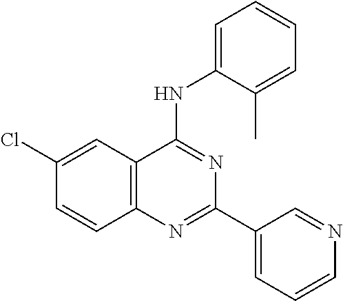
C12=C(C=C(Cl)C=C1)C(NC1=CC=CC=C1C)=NC(C1=CC=CN=C1)=N2
